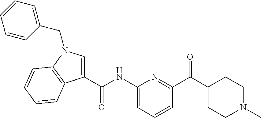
C1(C(NC2=CC=CC(C(C3CCN(C)CC3)=O)=N2)=O)=CN(CC2=CC=CC=C2)C2=C1C=CC=C2
